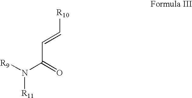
[R11]N([R9])C(=O)C=C[R10]
